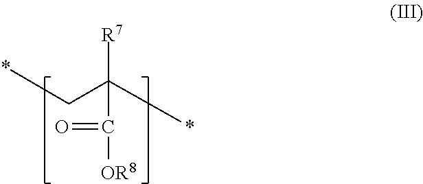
*CC(*)(C([OR8])=O)[R7]
